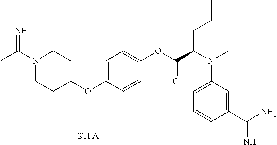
CC(N1CCC(OC2=CC=C(OC(C(N(C3=CC=CC(C(N)=N)=C3)C)CCC)=O)C=C2)CC1)=N
